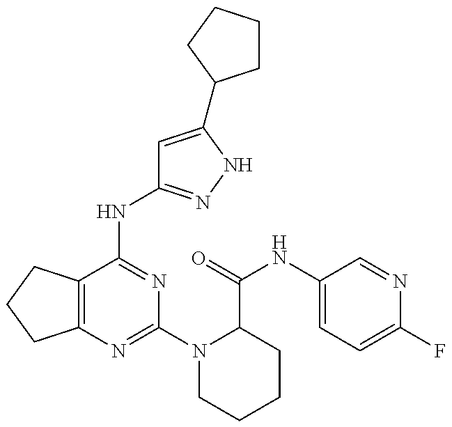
C12=C(C(NC3=NNC(C4CCCC4)=C3)=NC(N3CCCCC3C(=O)NC3=CC=C(F)N=C3)=N1)CCC2
